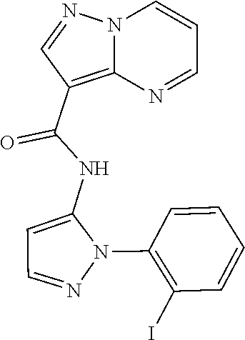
N12C(=C(C(NC3=CC=NN3C3=C(I)C=CC=C3)=O)C=N1)N=CC=C2
